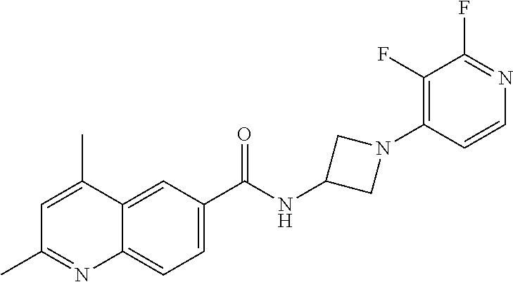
C1=C(C)C2=CC(C(NC3CN(C4=C(F)C(F)=NC=C4)C3)=O)=CC=C2N=C1C
